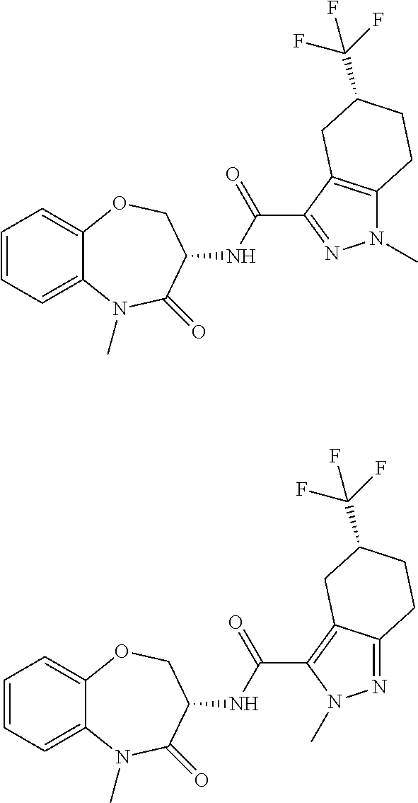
C1=CC=C2C(=C1)OCC(NC(C1=NN(C)C3=C1CC(C(F)(F)F)CC3)=O)C(=O)N2C.C1=CC=C2C(=C1)OCC(NC(C1=C3C(=NN1C)CCC(C(F)(F)F)C3)=O)C(=O)N2C
